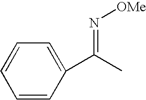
C1=CC(C(C)=N[OMe])=CC=C1
